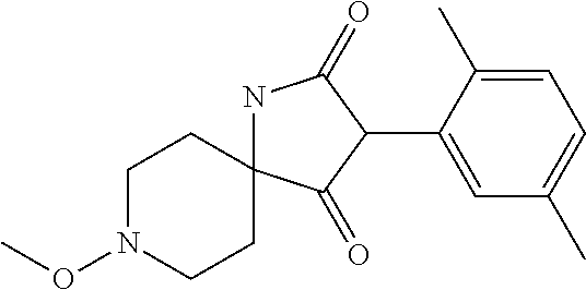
CON1CCC2(CC1)NC(=O)C(C1=CC(C)=CC=C1C)C2=O
